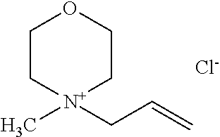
C1C[N+](C)(CC=C)CCO1.[Cl-]
